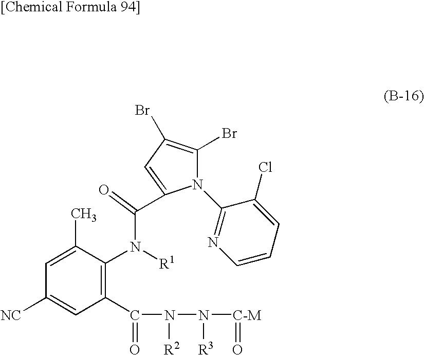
N1(C2=NC=CC=C2Cl)C(Br)=C(Br)C=C1C(=O)N([R1])C1=C(C(=O)N([R2])N([R3])[C-M]=O)C=C([NC])C=C1C
